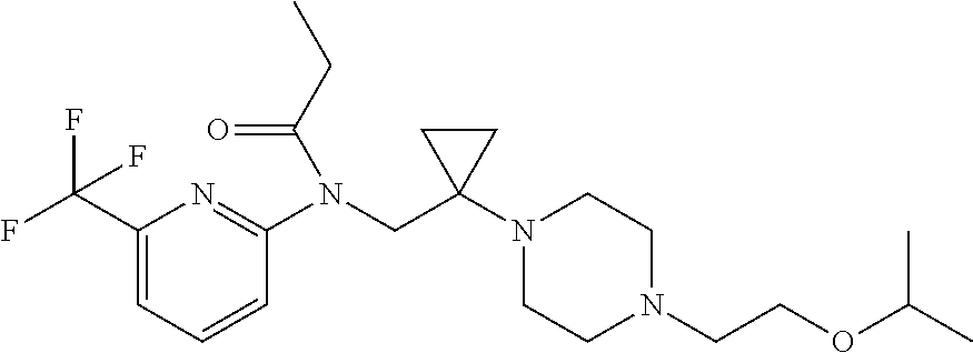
C1(C(F)(F)F)=CC=CC(N(CC2(N3CCN(CCOC(C)C)CC3)CC2)C(CC)=O)=N1
